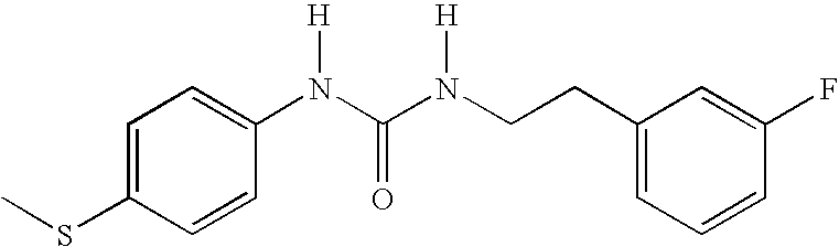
C1=C(SC)C=CC(N(C(N(CCC2=CC=CC(F)=C2)[H])=O)[H])=C1
